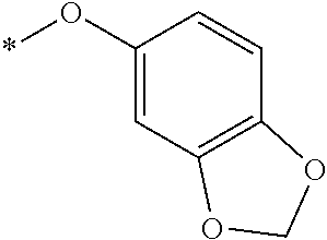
C12=C(C=C(O*)C=C1)OCO2
